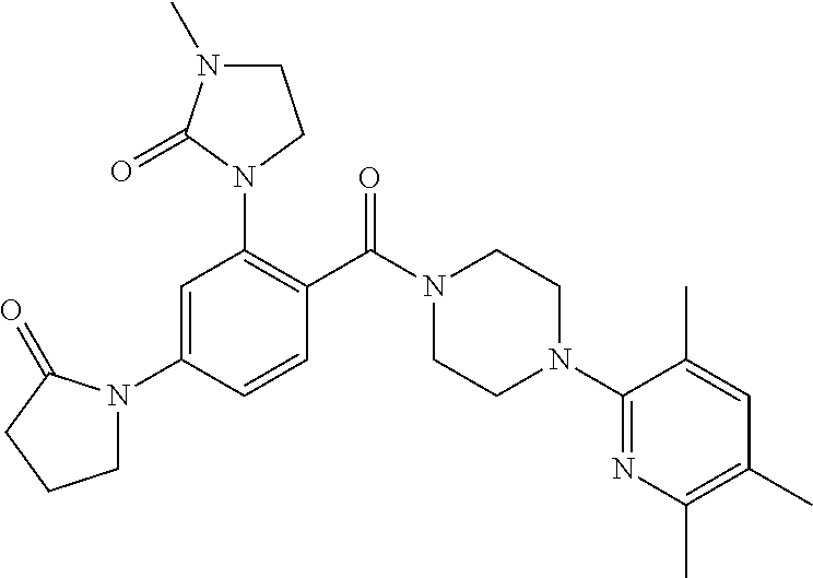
C1=C(N2CCCC2=O)C=CC(C(N2CCN(C3=NC(C)=C(C)C=C3C)CC2)=O)=C1N1CCN(C)C1=O
